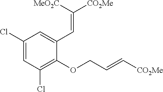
C1(Cl)=CC(Cl)=C(OCC=C[CO2Me])C(C=C([CO2Me])[MeO2C])=C1
